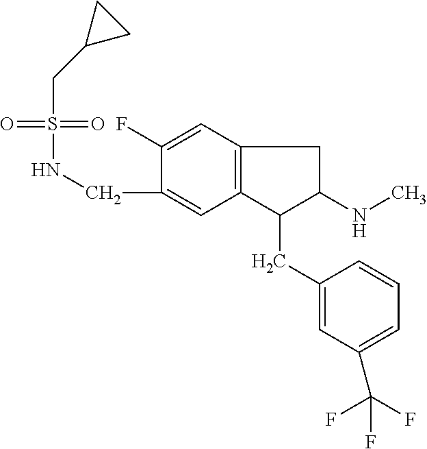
C(C1=CC2=C(C=C1F)CC(NC)C2CC1=CC(C(F)(F)F)=CC=C1)NS(=O)(=O)CC1CC1
